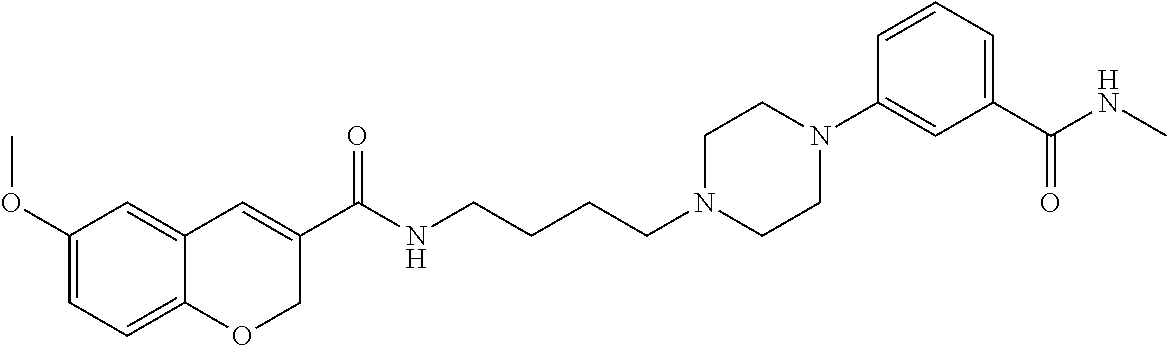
C1(OC)=CC=C2C(=C1)C=C(C(NCCCCN1CCN(C3=CC(C(NC)=O)=CC=C3)CC1)=O)CO2
